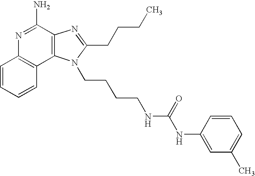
C1=CC=CC2=C1N=C(N)C1=C2N(CCCCNC(NC2=CC(C)=CC=C2)=O)C(CCCC)=N1
